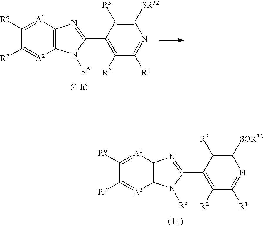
C1([R6])=[A1]C2=C([A2]=C1[R7])N([R5])C(C1=C([R2])C([R1])=NC([SOR32])=C1[R3])=N2.C1([R6])=[A1]C2=C([A2]=C1[R7])N([R5])C(C1=C([R2])C([R1])=NC([SR32])=C1[R3])=N2
